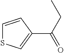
C1(C(CC)=O)=CSC=C1
